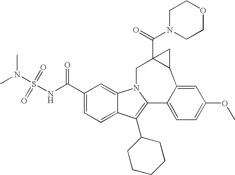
N1(C(=O)C23C(C4=CC(OC)=CC=C4C4=C(C5CCCCC5)C5=CC=C(C(=O)NS(N(C)C)(=O)=O)C=C5N4C2)C3)CCOCC1
